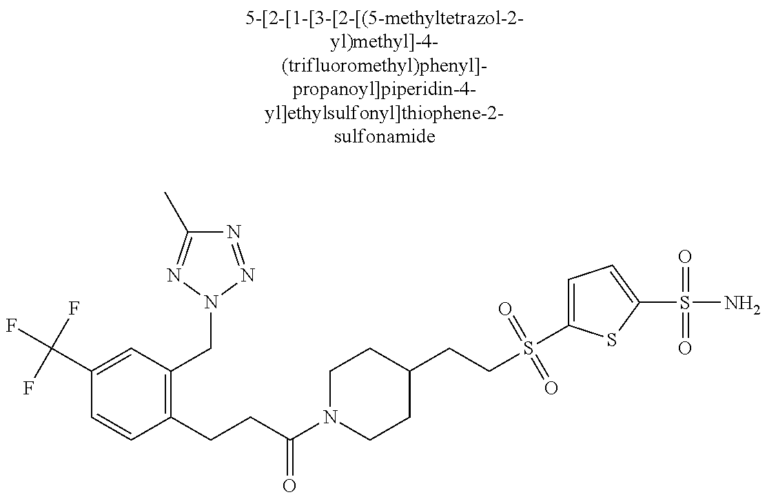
C1(C(F)(F)F)=CC(CN2N=C(C)N=N2)=C(CCC(N2CCC(CCS(=O)(=O)C3=CC=C(S(=O)(=O)N)S3)CC2)=O)C=C1
